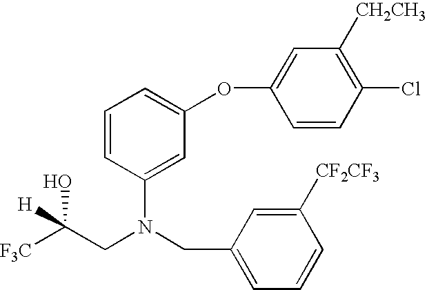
[F3C]C(CN(CC1=CC=CC([CF2CF3])=C1)C1=CC(OC2=CC([CH2CH3])=C(Cl)C=C2)=CC=C1)(O)[H]
